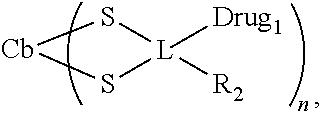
S1[L]([Drug1])([R2])S[Cb]1
